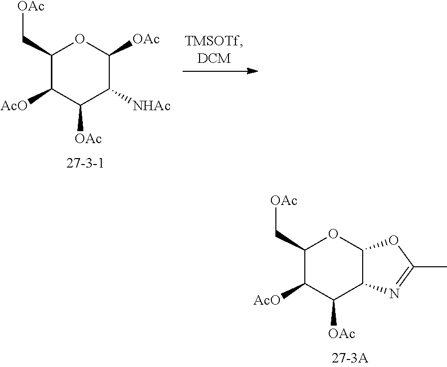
C1(C[OAc])C([AcO])C([OAc])C([NHAc])C([OAc])O1.C1(C[OAc])C([AcO])C([OAc])C2C(O1)OC(C)=N2
